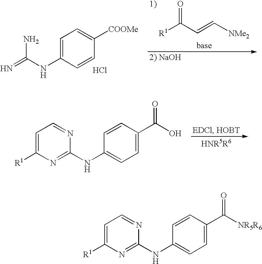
C1=CC(C(=O)[NR5R6])=CC=C1NC1=NC([R1])=CC=N1.C1=C(NC(=N)N)C=CC([COOMe])=C1.Cl.O=C([R1])C=C[NMe2].C1=CC(C(=O)O)=CC=C1NC1=NC([R1])=CC=N1
